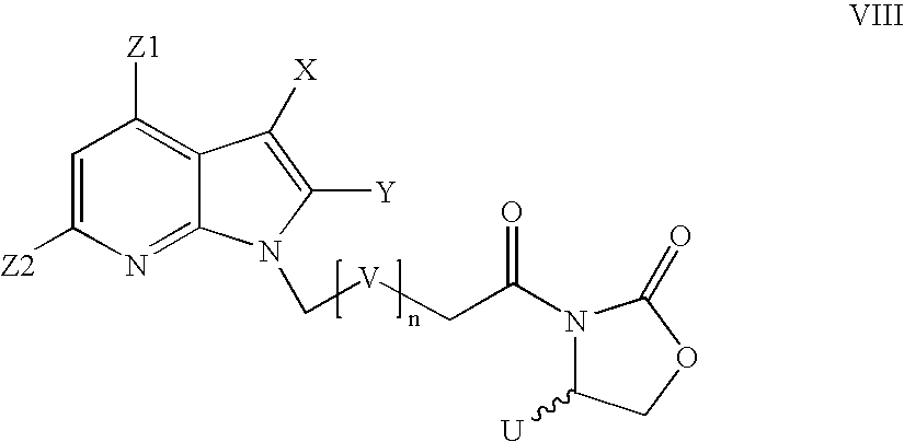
C1=C([Z2])N=C2C(=C1[Z1])C([X])=C([Y])N2C[V]CC(N1C([U])COC1=O)=O
